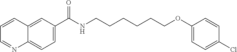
C1=C(C(NCCCCCCOC2=CC=C(Cl)C=C2)=O)C=C2C(=C1)N=CC=C2
